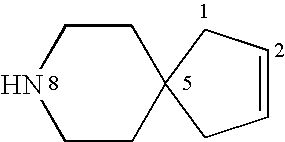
N1CCC2(CC1)CC=CC2
